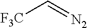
[F3C]C=[N2]
